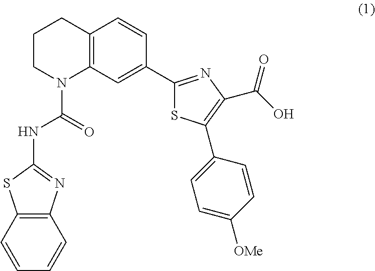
C1CN(C(=O)NC2=NC3=C(S2)C=CC=C3)C2=C(C1)C=CC(C1=NC(C(O)=O)=C(C3=CC=C([OMe])C=C3)S1)=C2
